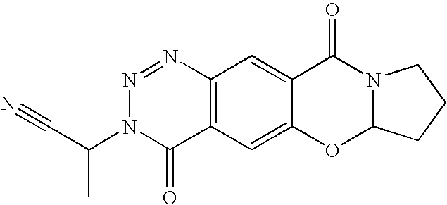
C12=C(C=C3C(=C1)C(=O)N1C(O3)CCC1)C(=O)N(C(C#N)C)N=N2
